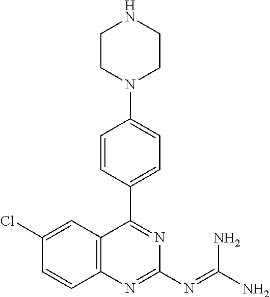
N(C1=NC2=C(C(C3=CC=C(N4CCNCC4)C=C3)=N1)C=C(Cl)C=C2)=C(N)N
